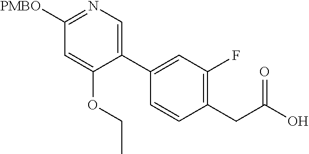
C1(CC(O)=O)=C(F)C=C(C2=CN=C([PMBO])C=C2OCC)C=C1
